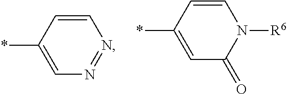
C1=CC(*)=CN=N1.C1=CC(*)=CC(=O)N1[R6]
